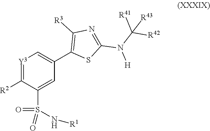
[Y3]1=C([R2])C(S(=O)(=O)N[R1])=CC(C2=C([R3])N=C(N(C([R41])([R42])[R43])[H])S2)=C1
